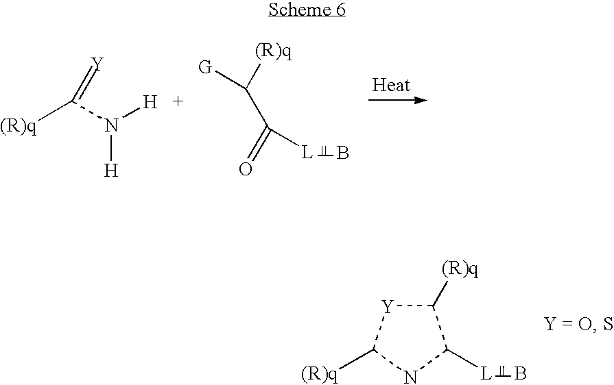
C(N([H])[H])([(R)q])=[Y].B.[(R)q]C(C(=O)[L])[G].C1([(R)q])[Y]C([(R)q])NC1[L].B
